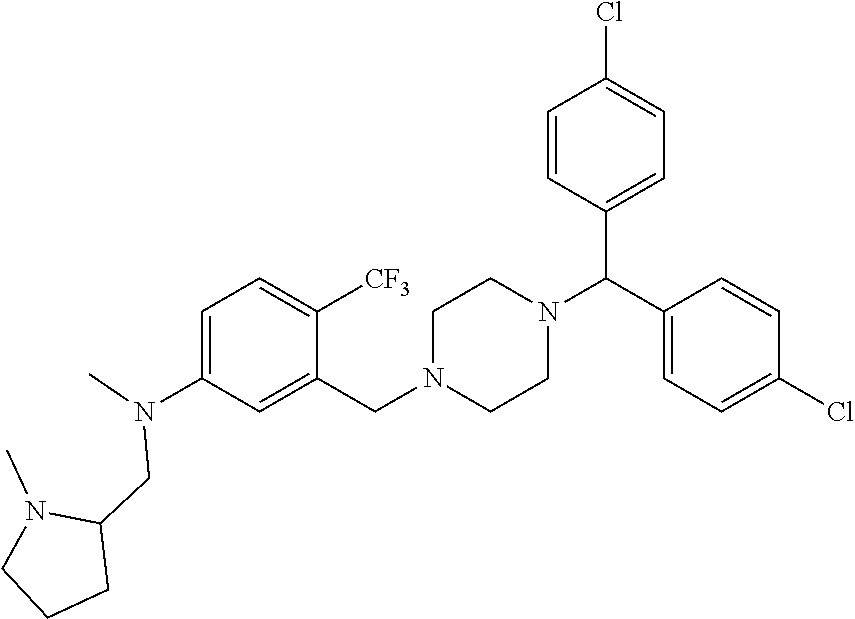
C1=C(N(C)CC2N(C)CCC2)C=C(CN2CCN(C(C3=CC=C(Cl)C=C3)C3=CC=C(Cl)C=C3)CC2)C([CF3])=C1
